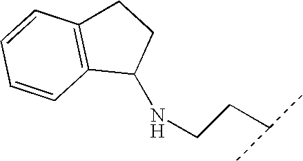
C1C2=C(C(NCCC(C)C)C1)C=CC=C2
